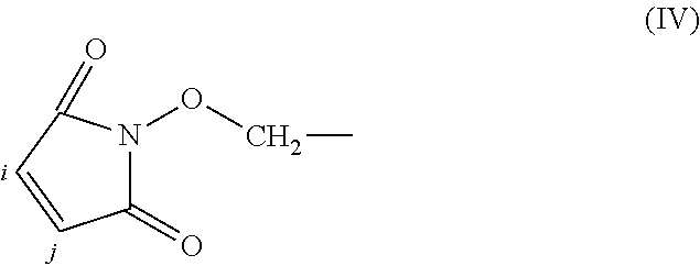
C1(=O)N(OCC)C(=O)C=C1
